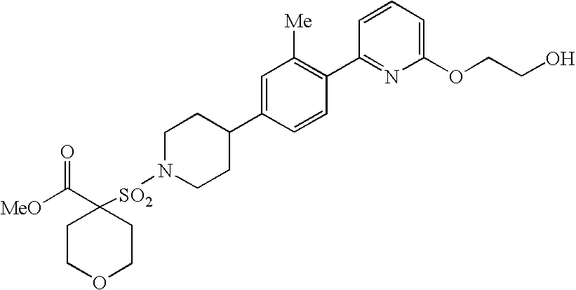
[MeO]C(C1([SO2]N2CCC(C3=CC([Me])=C(C4=NC(OCCO)=CC=C4)C=C3)CC2)CCOCC1)=O
